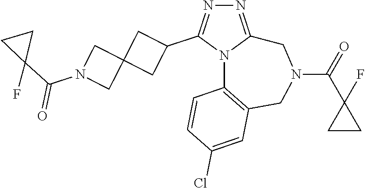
N1=C2N(C(C3CC4(C3)CN(C(C3(F)CC3)=O)C4)=N1)C1=C(CN(C(=O)C3(F)CC3)C2)C=C(Cl)C=C1
